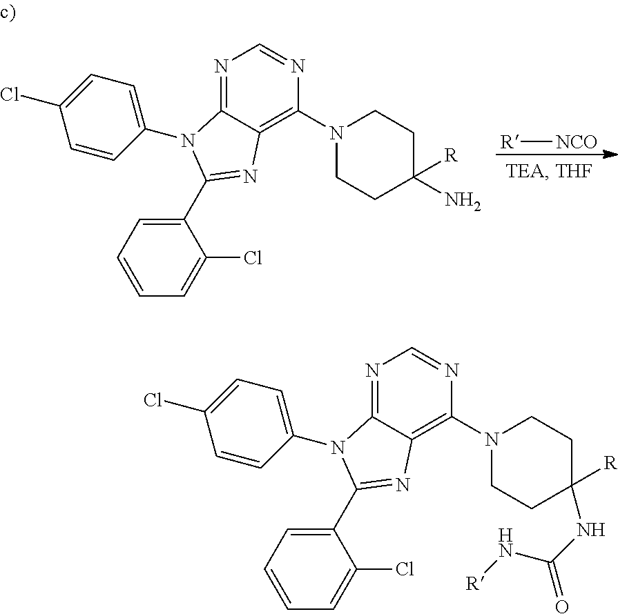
N1=C2C(=C(N3CCC([R])(N)CC3)N=C1)N=C(C1=CC=CC=C1Cl)N2C1=CC=C(Cl)C=C1.[R][NCO].N1=C2C(=C(N3CCC([R])(NC(N[R])=O)CC3)N=C1)N=C(C1=CC=CC=C1Cl)N2C1=CC=C(Cl)C=C1
